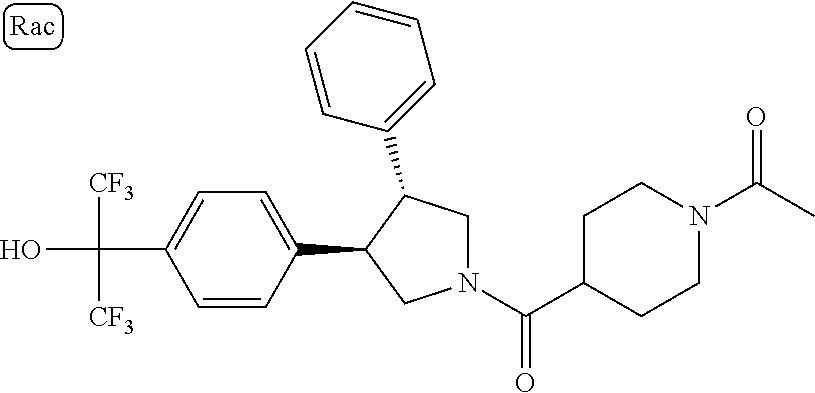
C(C1=CC=C(C2CN(C(C3CCN(C(=O)C)CC3)=O)CC2C2=CC=CC=C2)C=C1)(O)([CF3])[CF3]
